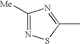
C1([Me])=NSC(C)=N1
